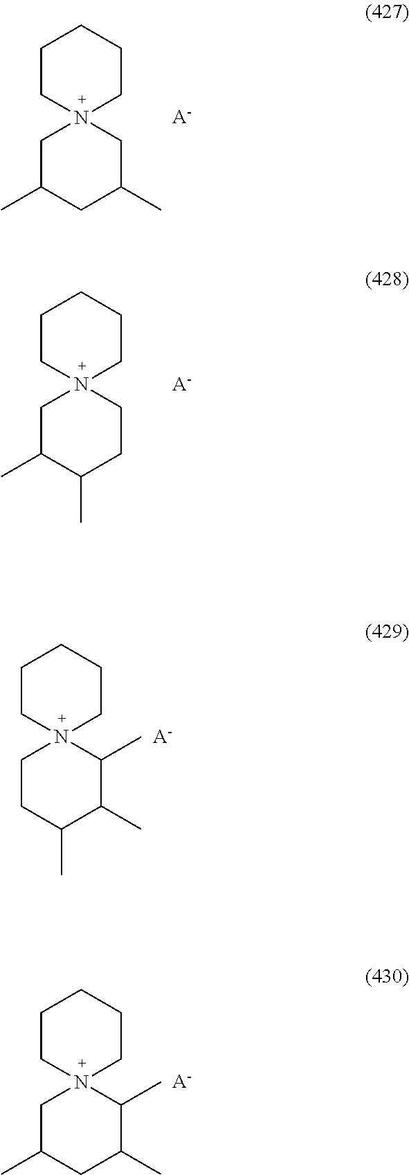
N12(CC(C)CC(C)C1)CCCCC2.[A-].N12(CC(C)C(C)CC1)CCCCC2.[A-].N12(CCC(C)C(C)C1C)CCCCC2.[A-].N12(CC(C)CC(C)C1C)CCCCC2.[A-]
